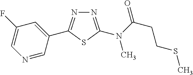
C1=C(C2=NN=C(N(C(CCSC)=O)C)S2)C=NC=C1F
